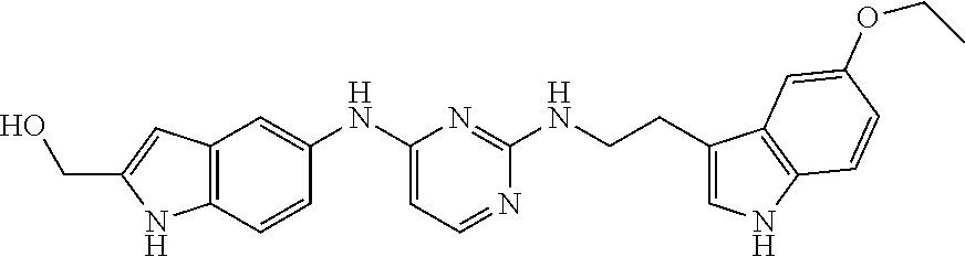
C(C1=CC2=C(C=CC(NC3=CC=NC(NCCC4=CNC5=C4C=C(OCC)C=C5)=N3)=C2)N1)O
